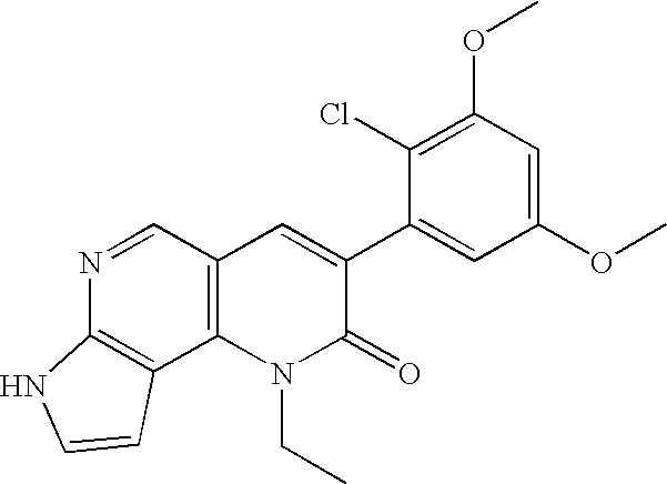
N1=CC2=C(C3=C1NC=C3)N(CC)C(=O)C(C1=CC(OC)=CC(OC)=C1Cl)=C2
